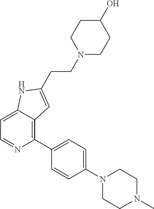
C1=C2C(=C(C3=CC=C(N4CCN(C)CC4)C=C3)N=C1)C=C(CCN1CCC(O)CC1)N2
